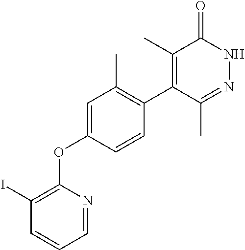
C1(C)=C(C2=C(C)C=C(OC3=C(I)C=CC=N3)C=C2)C(C)=NNC1=O
